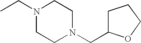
CCN1CCN(CC2CCCO2)CC1
